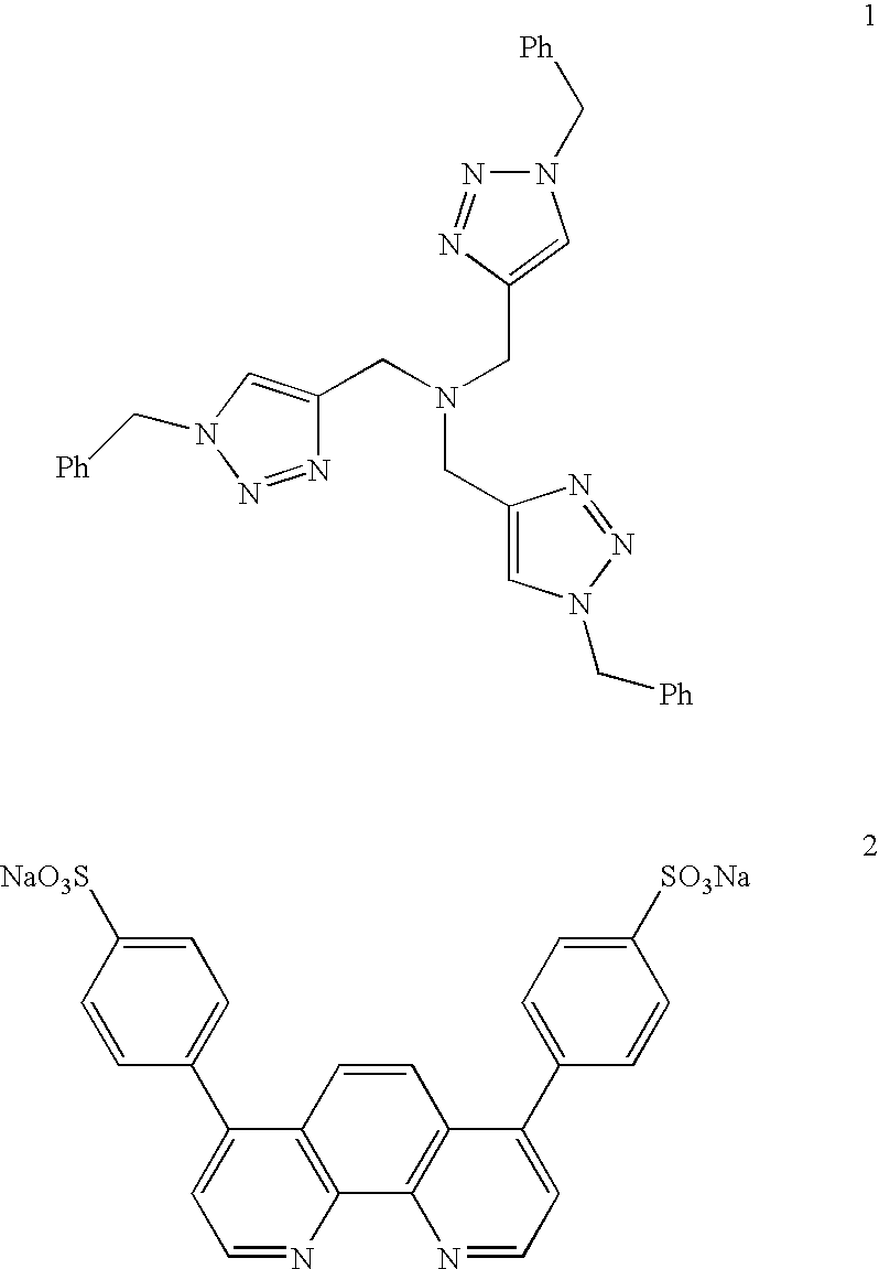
N1=NN(C[Ph])C=C1CN(CC1=CN(C[Ph])N=N1)CC1=CN(C[Ph])N=N1.C1=C([NaO3S])C=CC(C2=CC=NC3=C2C=CC2=C3N=CC=C2C2=CC=C([SO3Na])C=C2)=C1
